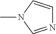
CN1C=NC=C1
